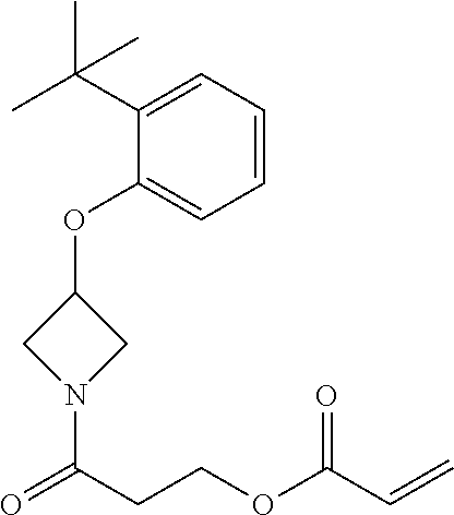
C1N(C(CCOC(=O)C=C)=O)CC1OC1=CC=CC=C1C(C)(C)C
